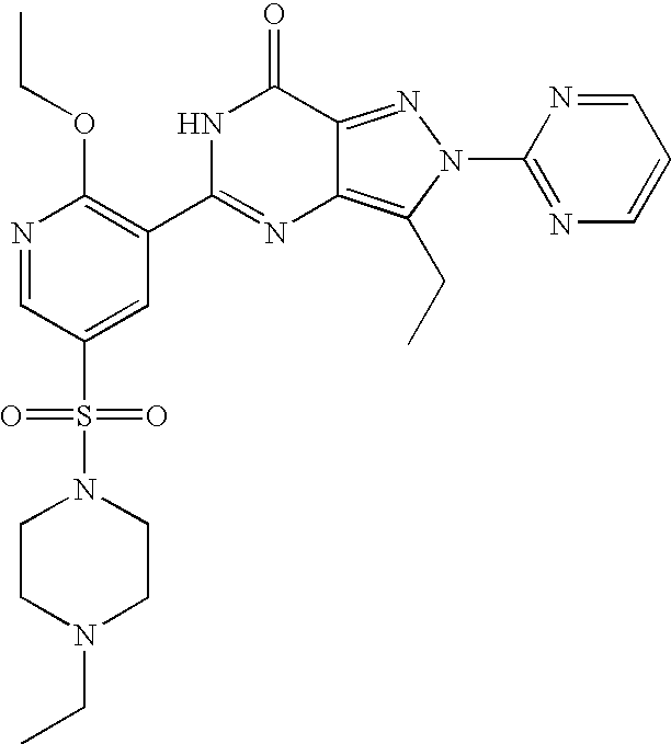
N1=CC(S(=O)(=O)N2CCN(CC)CC2)=CC(C2=NC3=C(CC)N(C4=NC=CC=N4)N=C3C(=O)N2)=C1OCC
